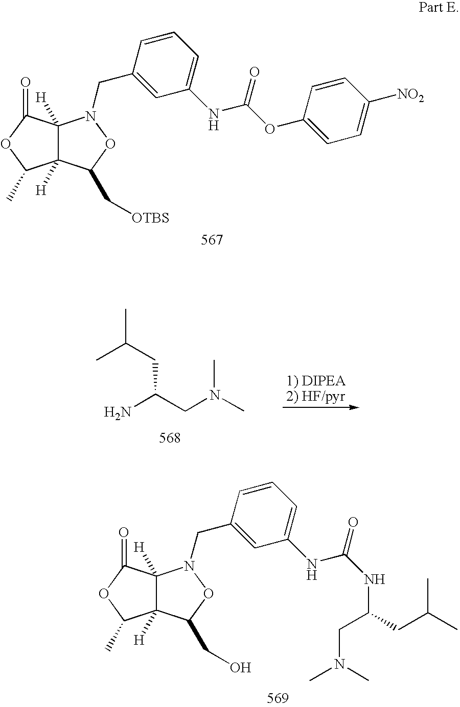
C12([H])C([H])(C(=O)OC1C)N(CC1=CC(NC(=O)OC3=CC=C([NO2])C=C3)=CC=C1)OC2C[OTBS].CC(CC(CN(C)C)N)C.C12([H])C([H])(C(=O)OC1C)N(CC1=CC(NC(=O)NC(CC(C)C)CN(C)C)=CC=C1)OC2CO
